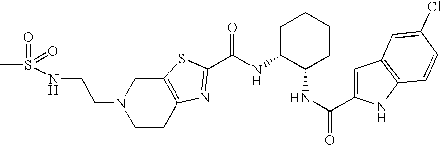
C12=C(SC(C(NC3C(NC(=O)C4=CC5=C(N4)C=CC(Cl)=C5)CCCC3)=O)=N1)CN(CCNS(C)(=O)=O)CC2
